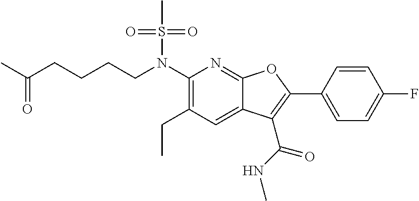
C1(N(CCCCC(C)=O)S(C)(=O)=O)=C(CC)C=C2C(=N1)OC(C1=CC=C(F)C=C1)=C2C(NC)=O
